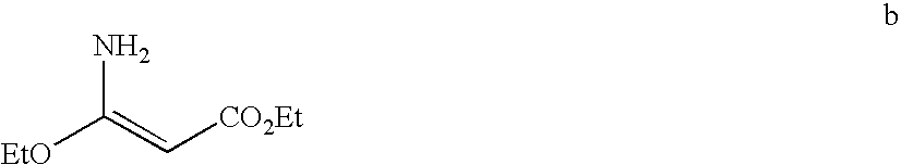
[EtO]C(=C[CO2Et])N
